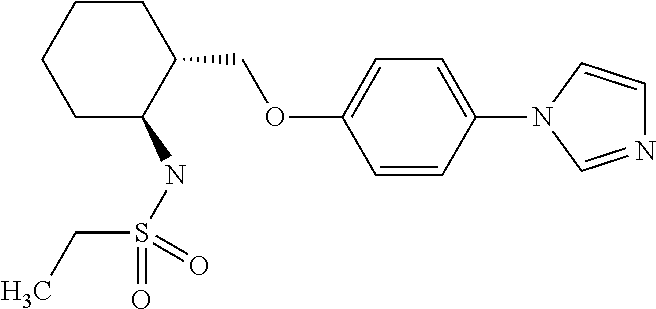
C1C(NS(CC)(=O)=O)C(COC2=CC=C(N3C=NC=C3)C=C2)CCC1
